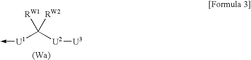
[U1](C([U2][U3])([RW1])[RW2])->C
